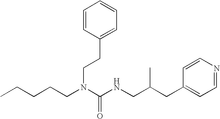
C(CCN(C(NCC(CC1=CC=NC=C1)C)=O)CCC1=CC=CC=C1)CC
